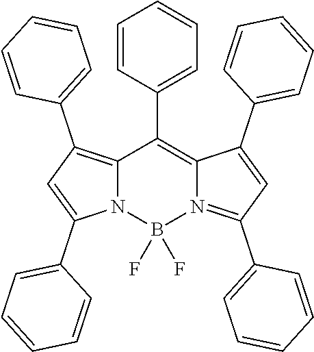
C12=C(C3=CC=CC=C3)C=C(C3=CC=CC=C3)N1B(F)(F)N1=C(C3=CC=CC=C3)C=C(C3=CC=CC=C3)C1=C2C1=CC=CC=C1
